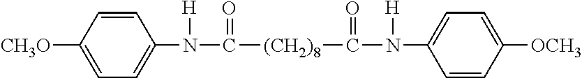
C1=CC([CH3O])=CC=C1N(C([(CH2)8]C(N(C1=CC=C([OCH3])C=C1)[H])=O)=O)[H]
